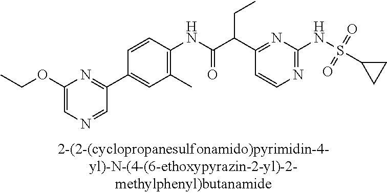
N1=C(NS(=O)(=O)C2CC2)N=C(C(C(NC2=C(C)C=C(C3=NC(OCC)=CN=C3)C=C2)=O)CC)C=C1
